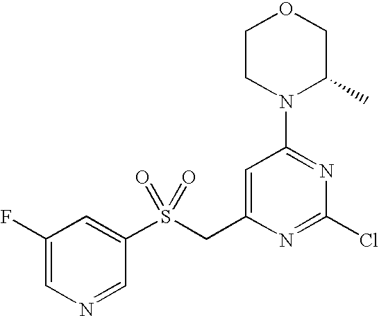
N1(C2=NC(Cl)=NC(CS(C3=CC(F)=CN=C3)(=O)=O)=C2)C(C)COCC1
